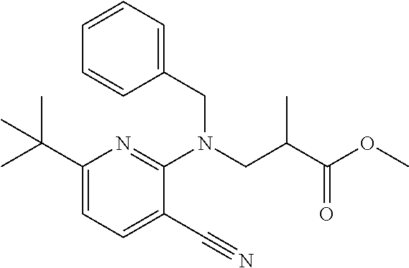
C1(C(C)(C)C)=CC=C(C#N)C(N(CC(C(OC)=O)C)CC2=CC=CC=C2)=N1
